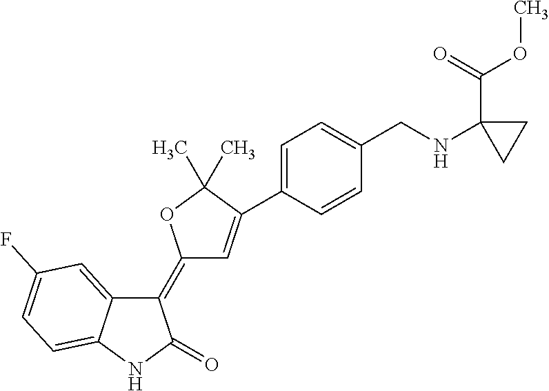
C1(=C2C=C(C3=CC=C(CNC4(C(=O)OC)CC4)C=C3)C(C)(C)O2)C2=CC(F)=CC=C2NC1=O
